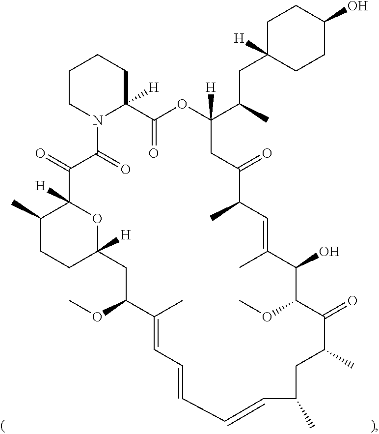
C1CN2C([H])(CC1)C(=O)OC(C(C)CC1([H])CCC(O)CC1)([H])CC(=O)C(C)C=C(C)C(O)C(OC)C(=O)C(C)CC(C)C=CC=CC=C(C)C(OC)CC1([H])OC([H])(C(=O)C2=O)C(C)CC1
